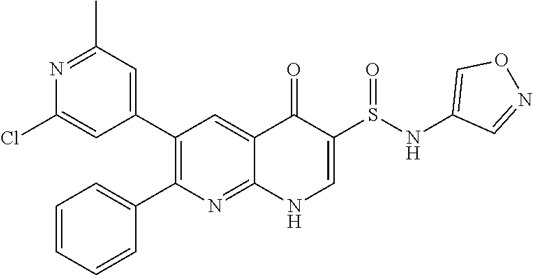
N1=C(C)C=C(C2=C(C3=CC=CC=C3)N=C3C(=C2)C(=O)C(S(=O)NC2=CON=C2)=CN3)C=C1Cl
